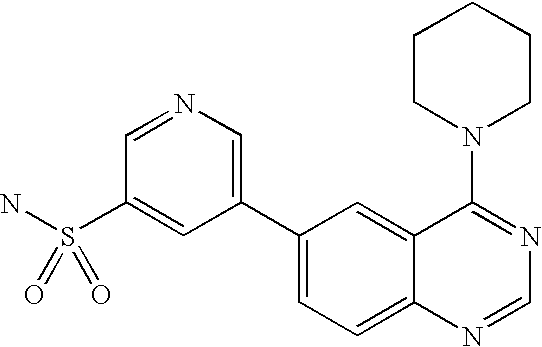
C1(C2=CN=CC(S(N)(=O)=O)=C2)=CC=C2C(=C1)C(N1CCCCC1)=NC=N2
